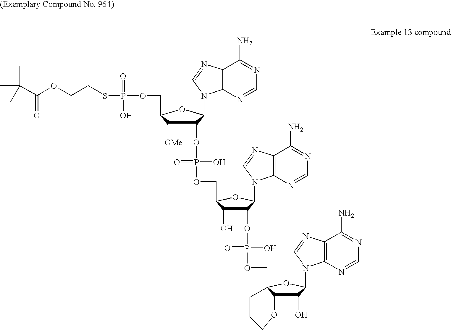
C(OCCSP(OCC1C([OMe])C(OP(OCC2C(O)C(OP(OCC34C(C(O)C(N5C6=C(C(N)=NC=N6)N=C5)O3)OCCC4)(O)=O)C(N3C4=C(C(N)=NC=N4)N=C3)O2)(O)=O)C(N2C3=C(C(N)=NC=N3)N=C2)O1)(=O)O)(C(C)(C)C)=O
